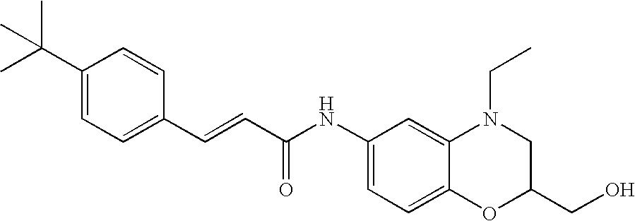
C(=CC(=O)NC1=CC=C2C(=C1)N(CC)CC(CO)O2)C1=CC=C(C(C)(C)C)C=C1
